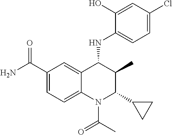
C1(C(N)=O)=CC=C2C(=C1)C(NC1=CC=C(Cl)C=C1O)C(C)C(C1CC1)N2C(C)=O
